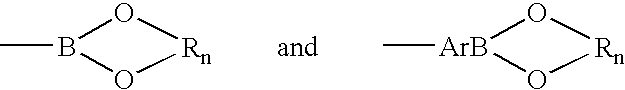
CB1O[Rn]O1.[ArB]1(C)O[Rn]O1
